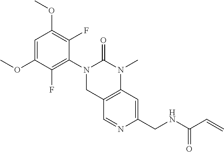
COC1=CC(OC)=C(F)C(N2C(=O)N(C)C3=C(C2)C=NC(CNC(C=C)=O)=C3)=C1F
